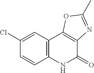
C12=C(C3=C(C(=O)N1)N=C(C)O3)C=C(Cl)C=C2
